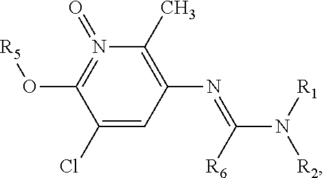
N1(=O)=C(O[R5])C(Cl)=CC(N=C(N([R1])[R2])[R6])=C1C
